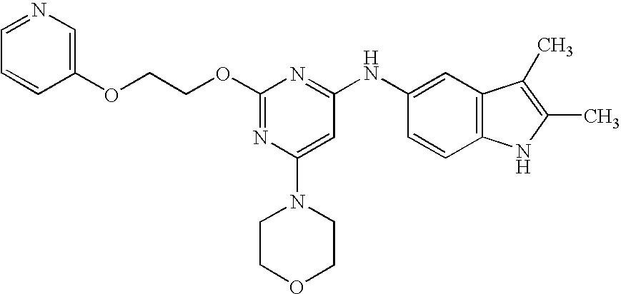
C1(OCCOC2=CN=CC=C2)=NC(N2CCOCC2)=CC(NC2=CC3=C(C=C2)NC(C)=C3C)=N1
